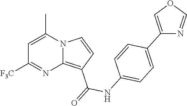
C1=C(C)N2C(=C(C(=O)NC3=CC=C(C4=COC=N4)C=C3)C=C2)N=C1[F3C]
